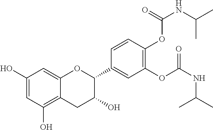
C1=C(O)C=C2C(=C1O)CC(O)C(C1=CC(OC(=O)NC(C)C)=C(OC(NC(C)C)=O)C=C1)O2
